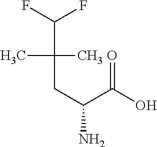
CC(CC(N)C(O)=O)(C)C(F)F
